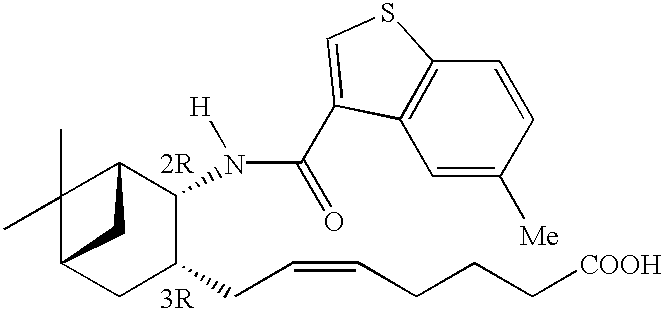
C1(C)(C)C2CC(CC=CCCC[COOH])C(N(C(=O)C3=CSC4=C3C=C([Me])C=C4)[H])C1C2.[2R].[3R]
